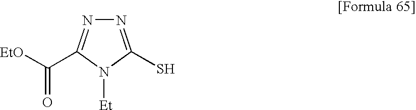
N1=C(S)N([Et])C(C([EtO])=O)=N1
